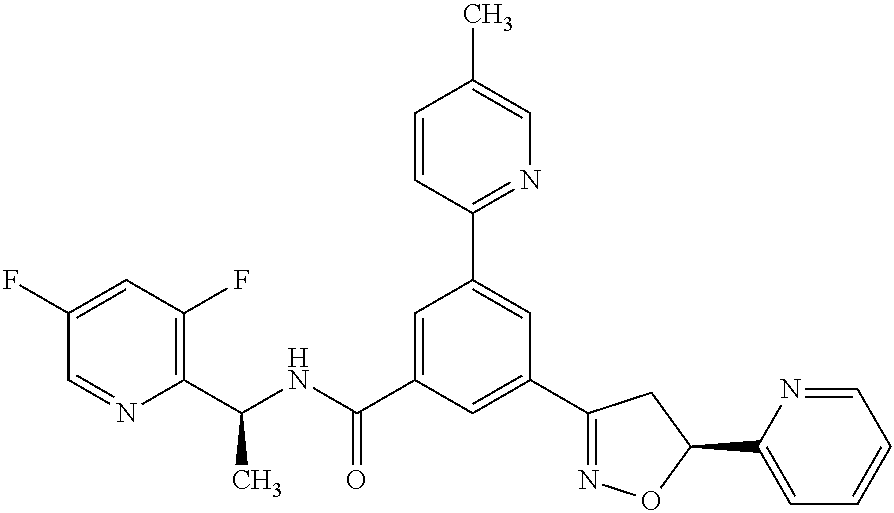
C1(C(NC(C2=CC(C3=NC=C(C)C=C3)=CC(C3=NOC(C4=CC=CC=N4)C3)=C2)=O)C)=C(F)C=C(F)C=N1
